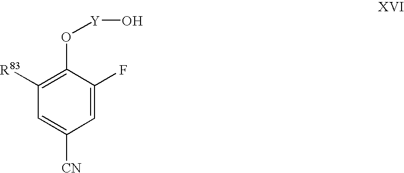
C1([R83])=C(O[Y]O)C(F)=CC([CN])=C1
